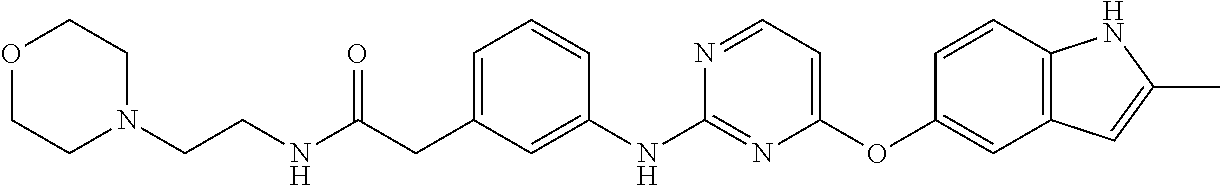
C1=C(CC(NCCN2CCOCC2)=O)C=C(NC2=NC(OC3=CC4=C(C=C3)NC(C)=C4)=CC=N2)C=C1
